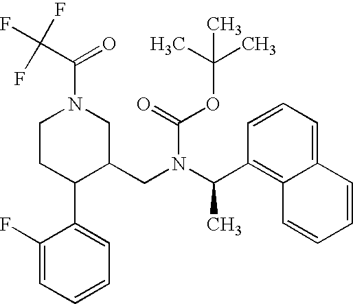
C1CC(C2=CC=CC=C2F)C(CN(C(C2=C3C(=CC=C2)C=CC=C3)C)C(=O)OC(C)(C)C)CN1C(C(F)(F)F)=O
